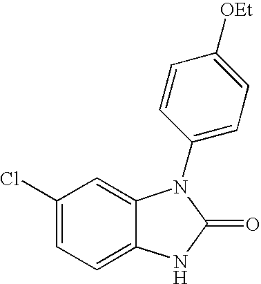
C1(Cl)=CC=C2C(=C1)N(C1=CC=C([OEt])C=C1)C(=O)N2
